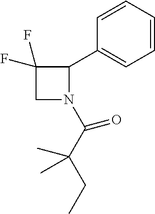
C1(C2C(F)(F)CN2C(=O)C(CC)(C)C)=CC=CC=C1
